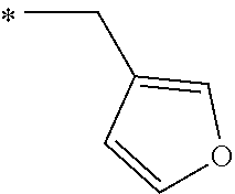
C1(CC)=COC=C1
